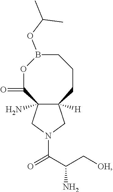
O1C(=O)C2(N)C([H])(CCCB1OC(C)C)CN(C(C(C[OH])N)=O)C2
